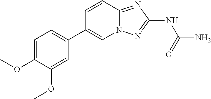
C1=CC2=NC(NC(N)=O)=NN2C=C1C1=CC=C(OC)C(OC)=C1
